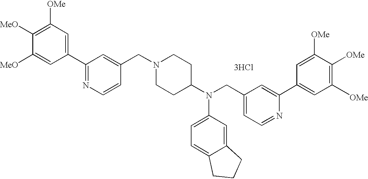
[3HCl].C1(C2=NC=CC(CN3CCC(N(C4=CC=C5C(=C4)CCC5)CC4=CC=NC(C5=CC([OMe])=C([OMe])C([OMe])=C5)=C4)CC3)=C2)=CC([OMe])=C([MeO])C([MeO])=C1
